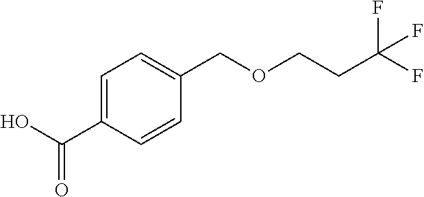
OC(C1=CC=C(COCCC(F)(F)F)C=C1)=O
